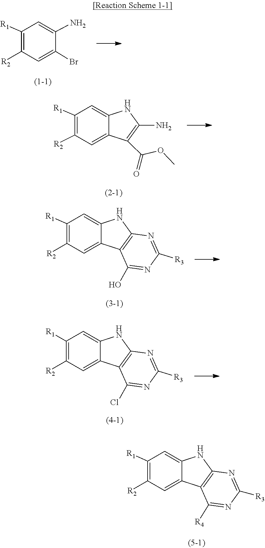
C1(Br)=CC([R2])=C([R1])C=C1N.O(C)C(C1=C(N)NC2=CC([R1])=C([R2])C=C21)=O.C12=C(NC3=CC([R1])=C([R2])C=C13)N=C([R3])N=C2O.C1([R2])=C([R1])C=C2C(=C1)C1=C(N2)N=C([R3])N=C1Cl.C1=C2C(=CC([R2])=C1[R1])C1=C(N2)N=C([R3])N=C1[R4]
